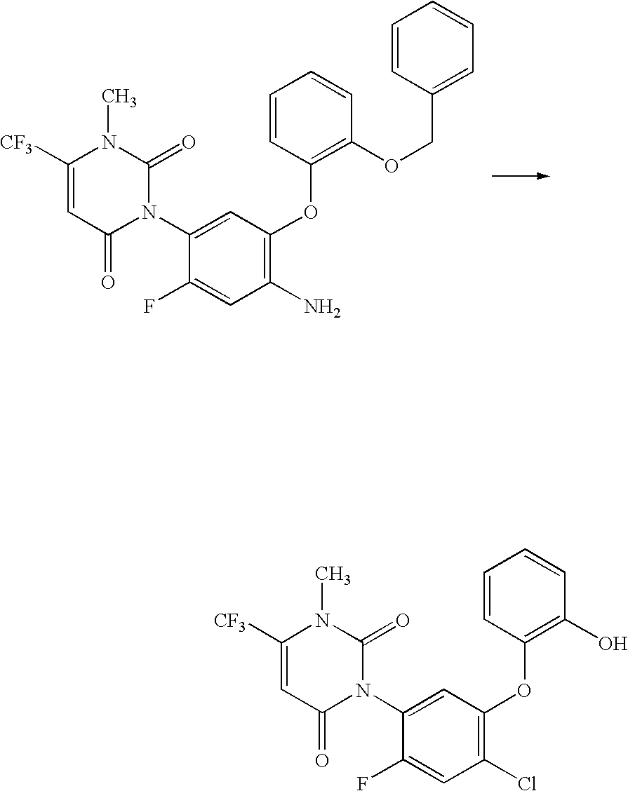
C1([CF3])=CC(=O)N(C2=CC(OC3=C(OCC4=CC=CC=C4)C=CC=C3)=C(N)C=C2F)C(=O)N1C.C1([CF3])=CC(=O)N(C2=CC(OC3=C(O)C=CC=C3)=C(Cl)C=C2F)C(=O)N1C
